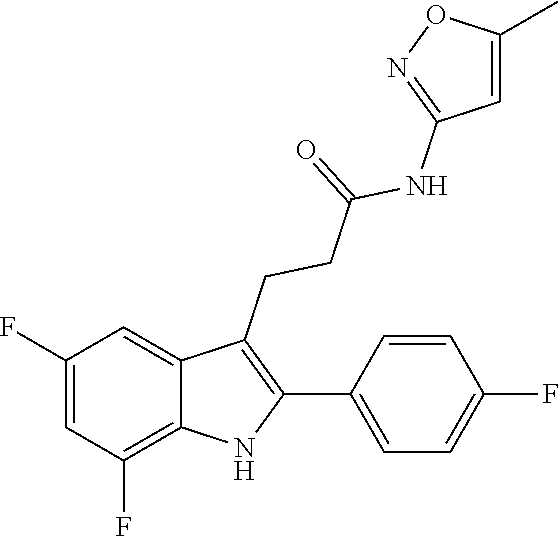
N1=C(NC(CCC2=C(C3=CC=C(F)C=C3)NC3=C(F)C=C(F)C=C23)=O)C=C(C)O1
